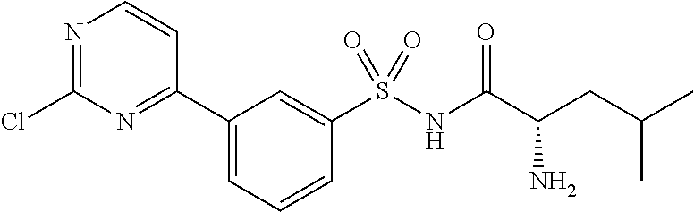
C1(C2=NC(Cl)=NC=C2)=CC=CC(S(NC(C(CC(C)C)N)=O)(=O)=O)=C1
